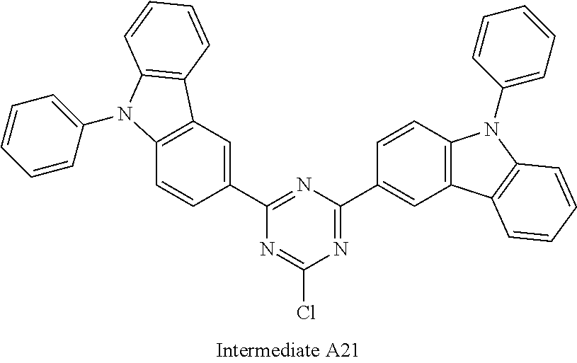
N1=C(C2=CC3=C(C=C2)N(C2=CC=CC=C2)C2=C3C=CC=C2)N=C(Cl)N=C1C1=CC2=C(C=C1)N(C1=CC=CC=C1)C1=C2C=CC=C1
